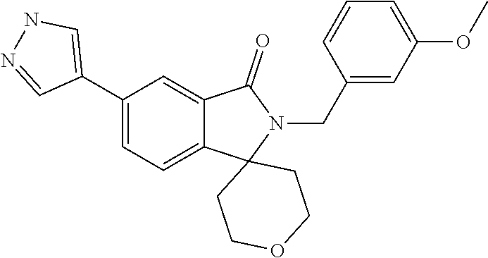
C1(C2=CNN=C2)=CC=C2C(=C1)C(=O)N(CC1=CC(OC)=CC=C1)C21CCOCC1
